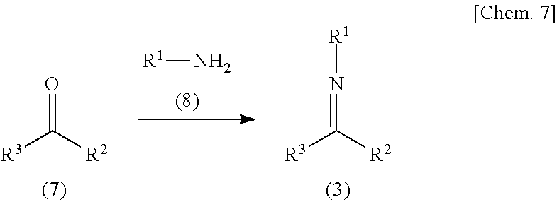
[R1]N.[R3]C([R2])=O.[R3]C([R2])=N[R1]
